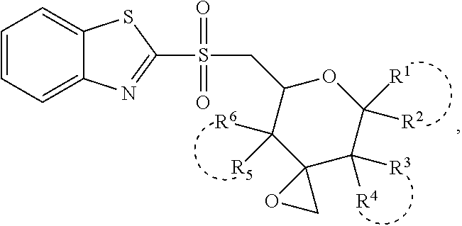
C(S(C1=NC2=CC=CC=C2S1)(=O)=O)C1C([R6])([R5])C2(C([R4])([R3])C([R1])([R2])O1)OC2
